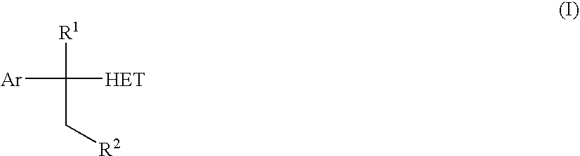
[R1]C(C[R2])([Ar])[HET]
